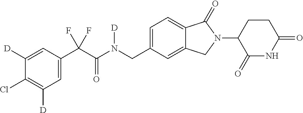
C1([D])=CC(C(C(N(CC2=CC=C3C(=C2)CN(C2C(=O)NC(=O)CC2)C3=O)[D])=O)(F)F)=CC([D])=C1Cl
